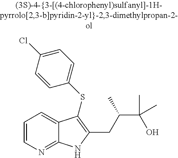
C(C1=C(SC2=CC=C(Cl)C=C2)C2=CC=CN=C2N1)C(C(O)(C)C)C
